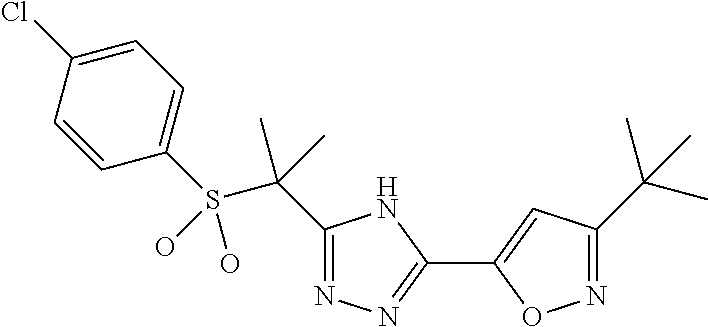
C1(S(C(C)(C)C2=NN=C(C3=CC(C(C)(C)C)=NO3)N2)(O)O)=CC=C(Cl)C=C1
